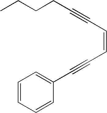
C(=CC#CC1=CC=CC=C1)C#CCCCC
